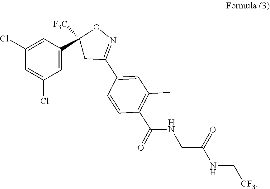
C1=C(Cl)C=C(C2([F3C])CC(C3=CC(C)=C(C(NCC(NC[CF3])=O)=O)C=C3)=NO2)C=C1Cl
